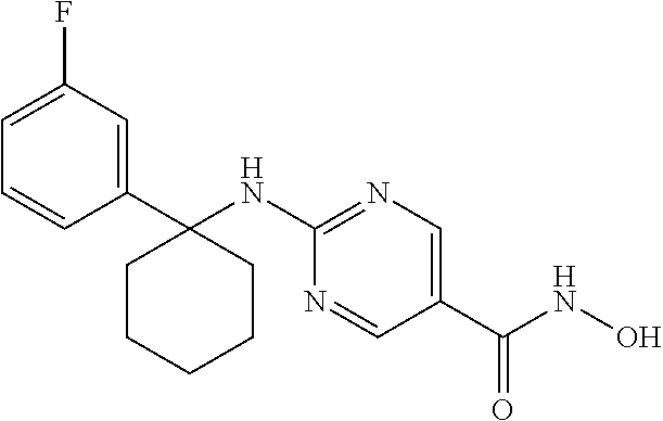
C1=C(F)C=C(C2(NC3=NC=C(C(NO)=O)C=N3)CCCCC2)C=C1
